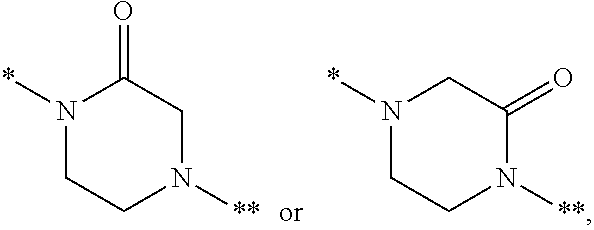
N1(*)CCN([**])CC1=O.N1(*)CCN([**])C(=O)C1
